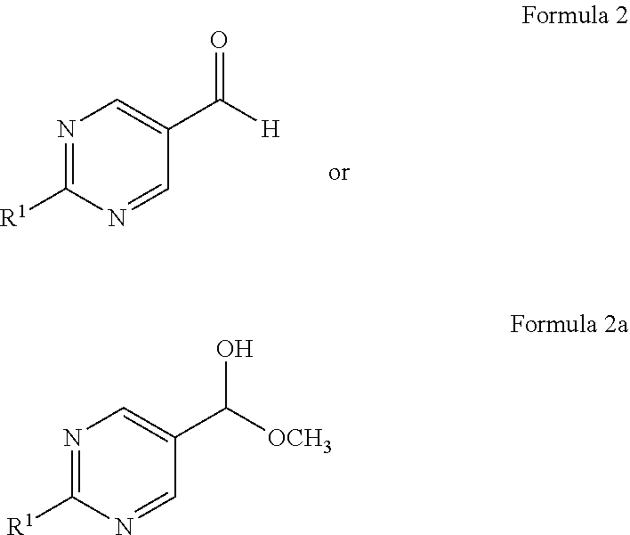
C1(C(=O)[H])=CN=C([R1])N=C1.C1=C(C(O)[OCH3])C=NC([R1])=N1
